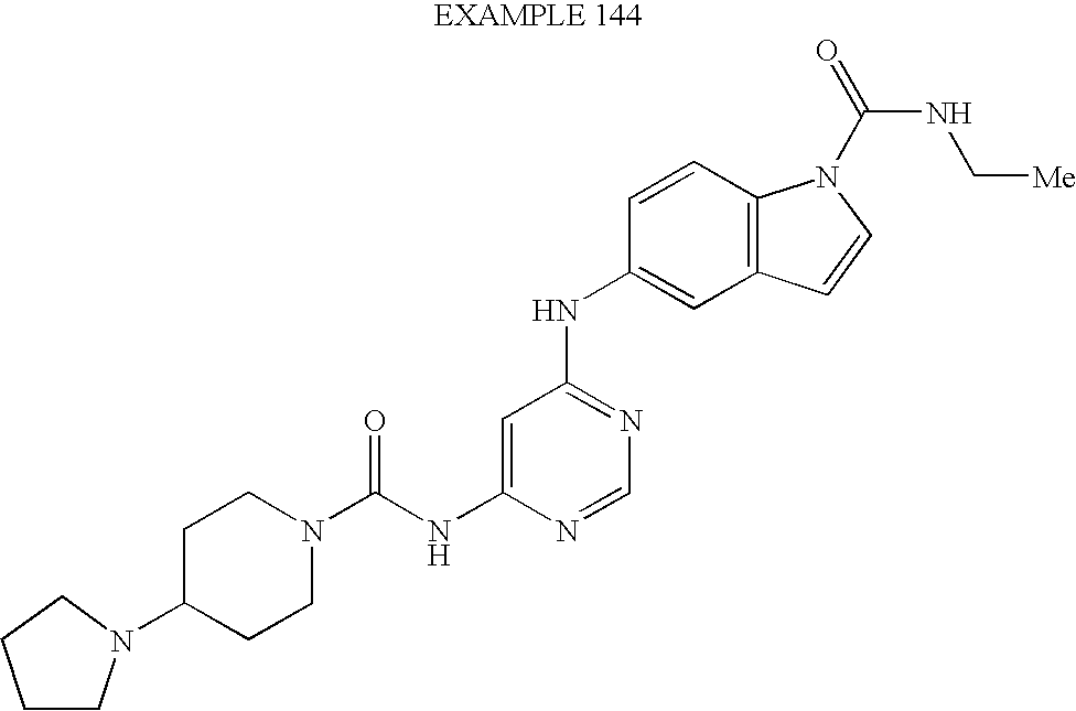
N1(C(NC2=CC(NC3=CC4=C(C=C3)N(C(=O)NC[Me])C=C4)=NC=N2)=O)CCC(N2CCCC2)CC1
